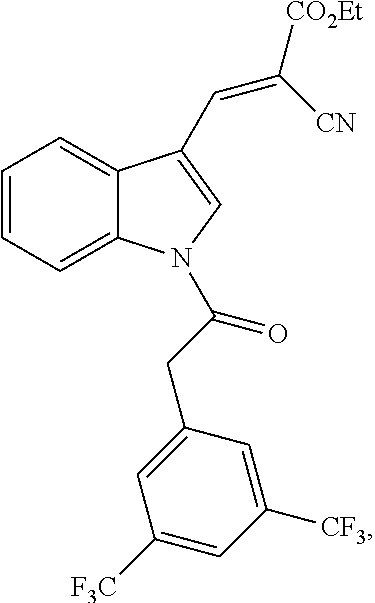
C1=CC=C2C(=C1)C(C=C([CO2Et])[CN])=CN2C(CC1=CC([F3C])=CC([CF3])=C1)=O
